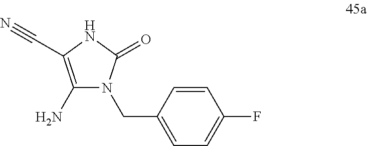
C1(N)=C(C#N)NC(=O)N1CC1=CC=C(F)C=C1
